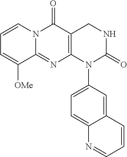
C12=NC3=C(C(=O)N1C=CC=C2[OMe])CNC(=O)N3C1=CC=C2C(=C1)C=CC=N2
